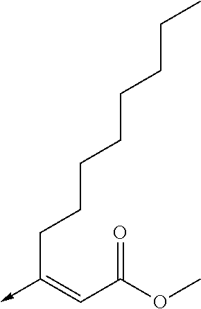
C(C(OC)=O)=C(->C)CCCCCCCC
